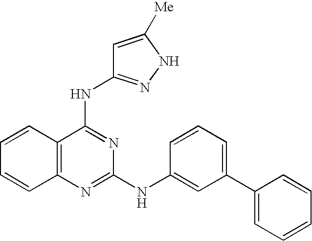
C1=CC2=C(C=C1)N=C(NC1=CC(C3=CC=CC=C3)=CC=C1)N=C2NC1=NNC([Me])=C1
